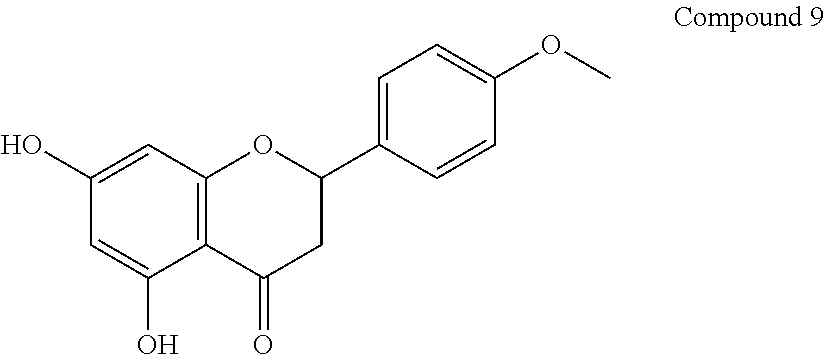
C12=C(C=C(O)C=C1O)OC(C1=CC=C(OC)C=C1)CC2=O
